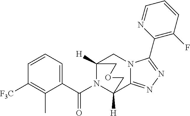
C1=CC=C(C(N2C3([H])CN4C(=NN=C4C4=C(F)C=CC=N4)C2([H])COC3)=O)C(C)=C1[F3C]
